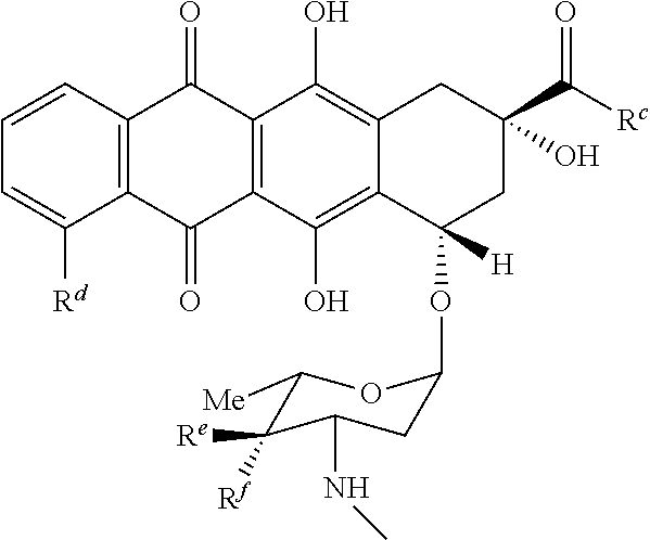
C12=C(C=CC=C1[Rd])C(=O)C1=C(C2=O)C(O)=C2C(=C1O)CC(C([Rc])=O)(O)CC2([H])OC1CC(NC)C([Rf])([Re])C([Me])O1
